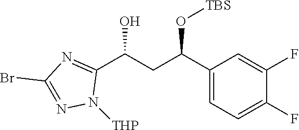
C1(C(CC(C2=NC(Br)=NN2[THP])O)O[TBS])=CC=C(F)C(F)=C1
